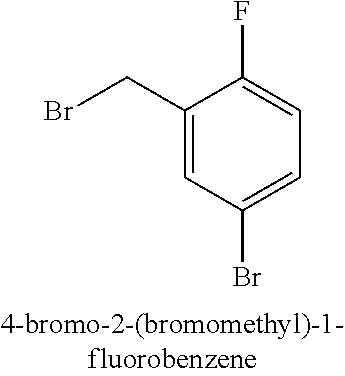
C1(CBr)=CC(Br)=CC=C1F
